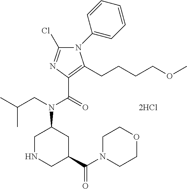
C1NCC(C(N2CCOCC2)=O)CC1N(CC(C)C)C(=O)C1=C(CCCCOC)N(C2=CC=CC=C2)C(Cl)=N1
